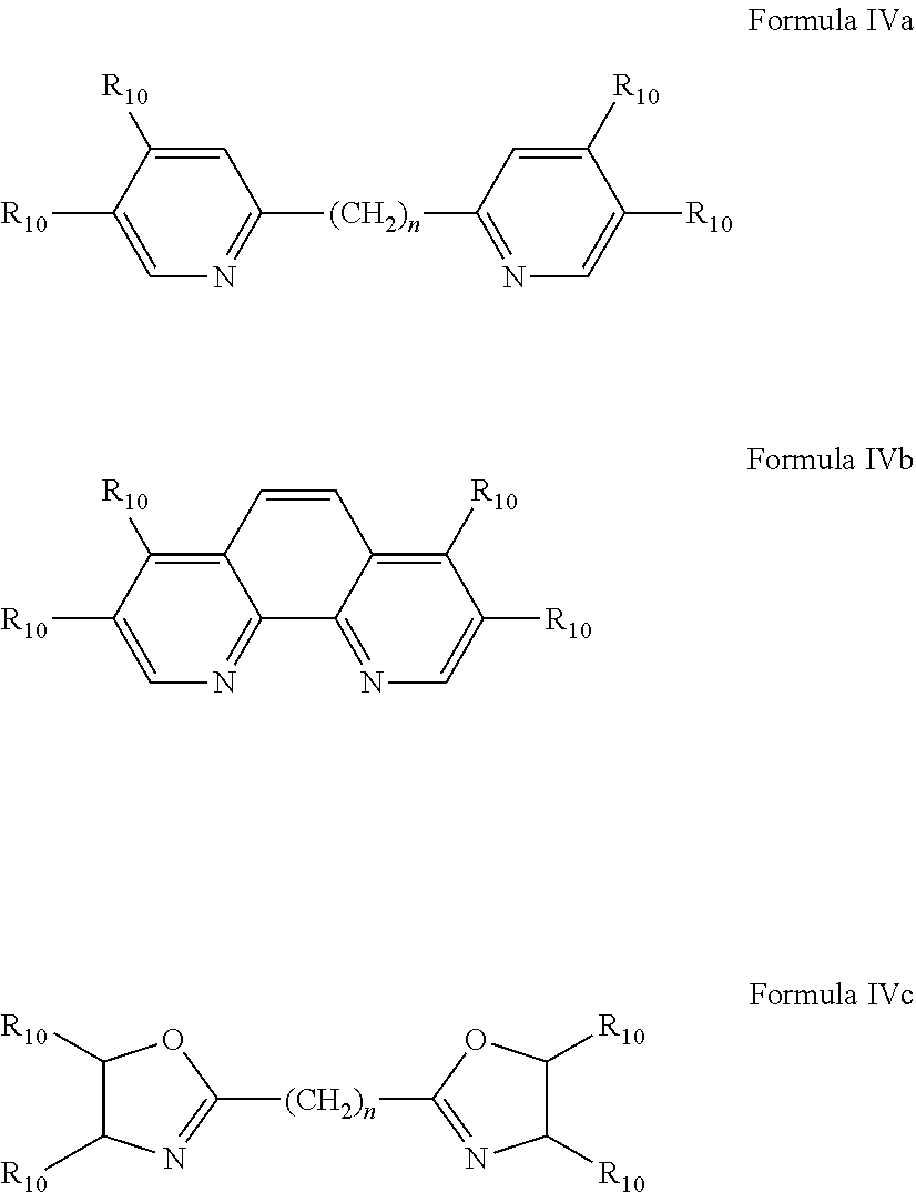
[R10]C1=CN=C([(CH2)n]C2=NC=C([R10])C([R10])=C2)C=C1[R10].[R10]C1=CN=C2C(=C1[R10])C=CC1=C([R10])C([R10])=CN=C21.C1([(CH2)n]C2=NC([R10])C([R10])O2)=NC([R10])C([R10])O1
